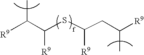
[R9]C(C(SC(CC([R9])C)[R9])[R9])C
